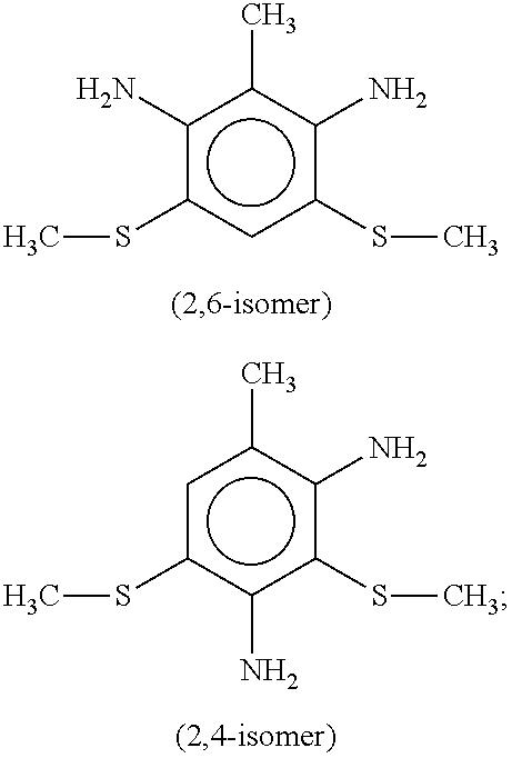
c1(N)c(SC)cc(SC)c(N)c1C.c1c(SC)c(N)c(SC)c(N)c1C
